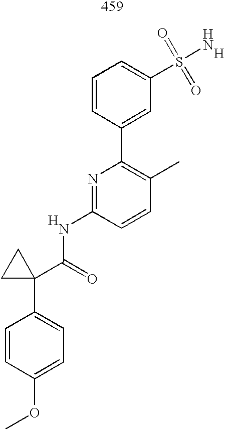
COC1=CC=C(C2(C(=O)NC3=NC(C4=CC(S(N)(=O)=O)=CC=C4)=C(C)C=C3)CC2)C=C1.[H].[H]
